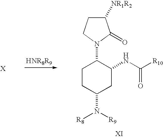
C1([NR1R2])CCN(C2CCC(N([R9])[R8])CC2NC([R10])=O)C1=O
